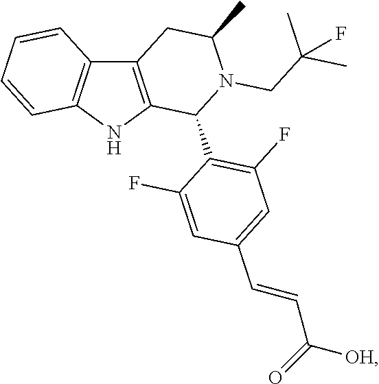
C12=C(NC3=C1C=CC=C3)C(C1=C(F)C=C(C=CC([OH])=O)C=C1F)N(CC(C)(C)F)C(C)C2
